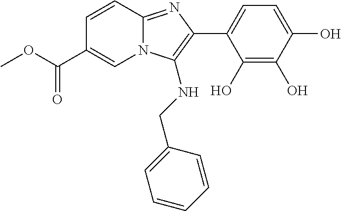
C1=CC(C(OC)=O)=CN2C1=NC(C1=CC=C(O)C(O)=C1O)=C2NCC1=CC=CC=C1
